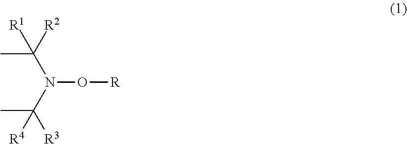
C(N(C(C)([R3])[R4])O[R])(C)([R1])[R2]
